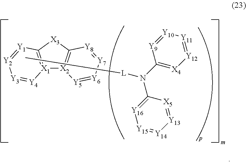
[X1]12=C([X3]C3=[X2]1[Y5]=[Y6][Y7]=[Y8]3)[Y1]=[Y2][Y3]=[Y4]2.[Y16]1=C(N(C2=[X4][Y12]=[Y11][Y10]=[Y9]2)[L]C)[X5]=[Y13][Y14]=[Y15]1
